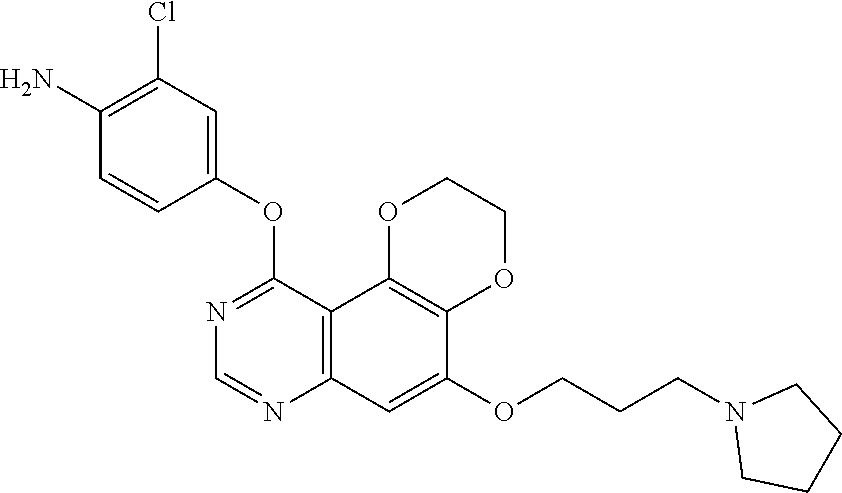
C12=C(C3=C(C=C1OCCCN1CCCC1)N=CN=C3OC1=CC(Cl)=C(N)C=C1)OCCO2
